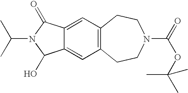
C12=C(CCN(C(=O)OC(C)(C)C)CC1)C=C1C(=C2)C(=O)N(C(C)C)C1O
